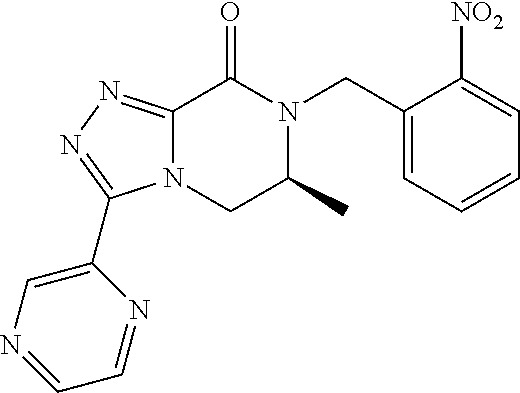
C12=NN=C(C3=CN=CC=N3)N1CC(C)N(CC1=CC=CC=C1[NO2])C2=O
